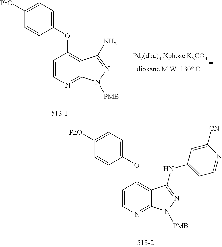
C1(OC2=C3C(=NC=C2)N([PMB])N=C3NC2=CC=NC([CN])=C2)=CC=C([PhO])C=C1.C1(OC2=C3C(=NC=C2)N([PMB])N=C3N)=CC=C([PhO])C=C1
